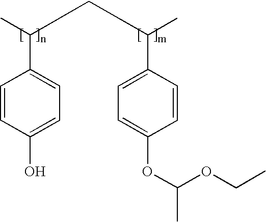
C1(C(CC(C)C2=CC=C(OC(OCC)C)C=C2)C)=CC=C(O)C=C1
